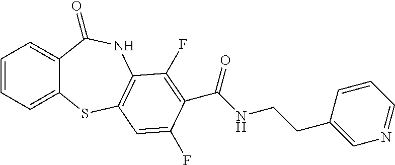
C1=CC=C2C(=C1)C(=O)NC1=C(S2)C=C(F)C(C(NCCC2=CN=CC=C2)=O)=C1F
